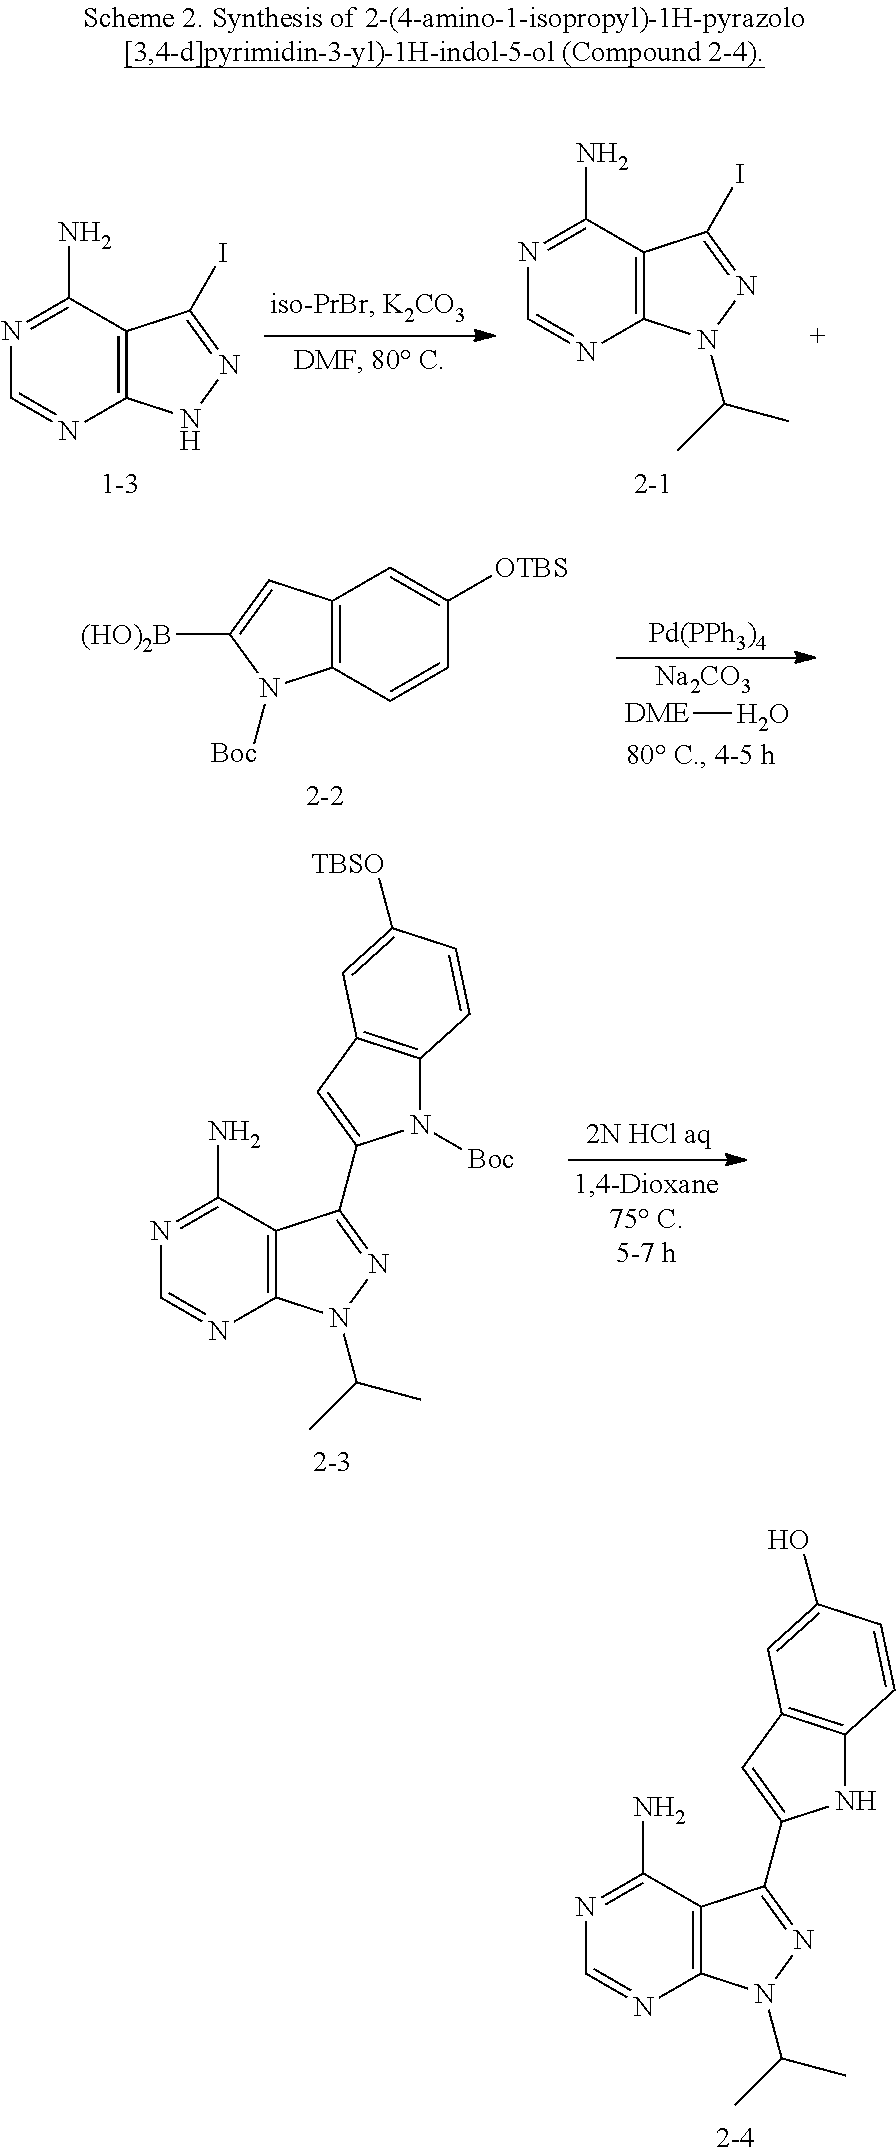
C12=C(C(N)=NC=N1)C(I)=NN2.C12=C(C(N)=NC=N1)C(I)=NN2C(C)C.[Na2CO3].[DME]O.C12=C(C=CC([OTBS])=C1)N([Boc])C([(HO)2B])=C2.[Pd(PPh3)4].C12=C(C(N)=NC=N1)C(C1=CC3=C(N1[Boc])C=CC([TBSO])=C3)=NN2C(C)C.C12=C(C(N)=NC=N1)C(C1=CC3=C(N1)C=CC(O)=C3)=NN2C(C)C
